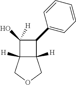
C12([H])C([H])(COC1)C(O)([H])C2C1=CC=CC=C1
